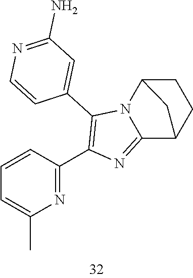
C1=CC(C2=C(C3=CC(N)=NC=C3)N3C(=N2)C2CCC3C2)=NC(C)=C1
